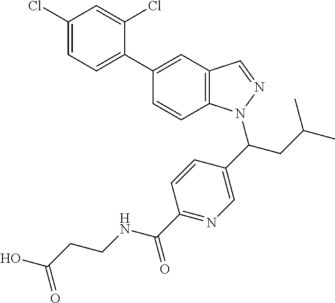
C1(Cl)=CC=C(C2=CC3=C(C=C2)N(C(CC(C)C)C2=CN=C(C(NCCC(O)=O)=O)C=C2)N=C3)C(Cl)=C1
